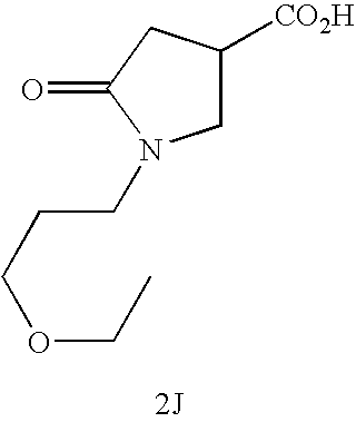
C1([CO2H])CN(CCCOCC)C(=O)C1
